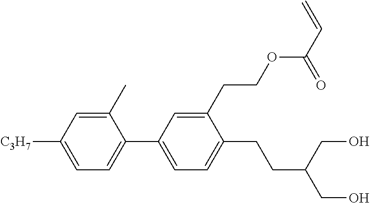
C1(C)=CC([C3H7])=CC=C1C1=CC=C(CCC(CO)CO)C(CCOC(C=C)=O)=C1
